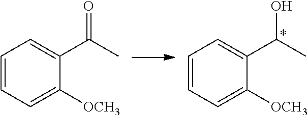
C1=CC=C([OCH3])C(C(C)O)=C1.C1=CC=C([OCH3])C(C(C)=O)=C1
